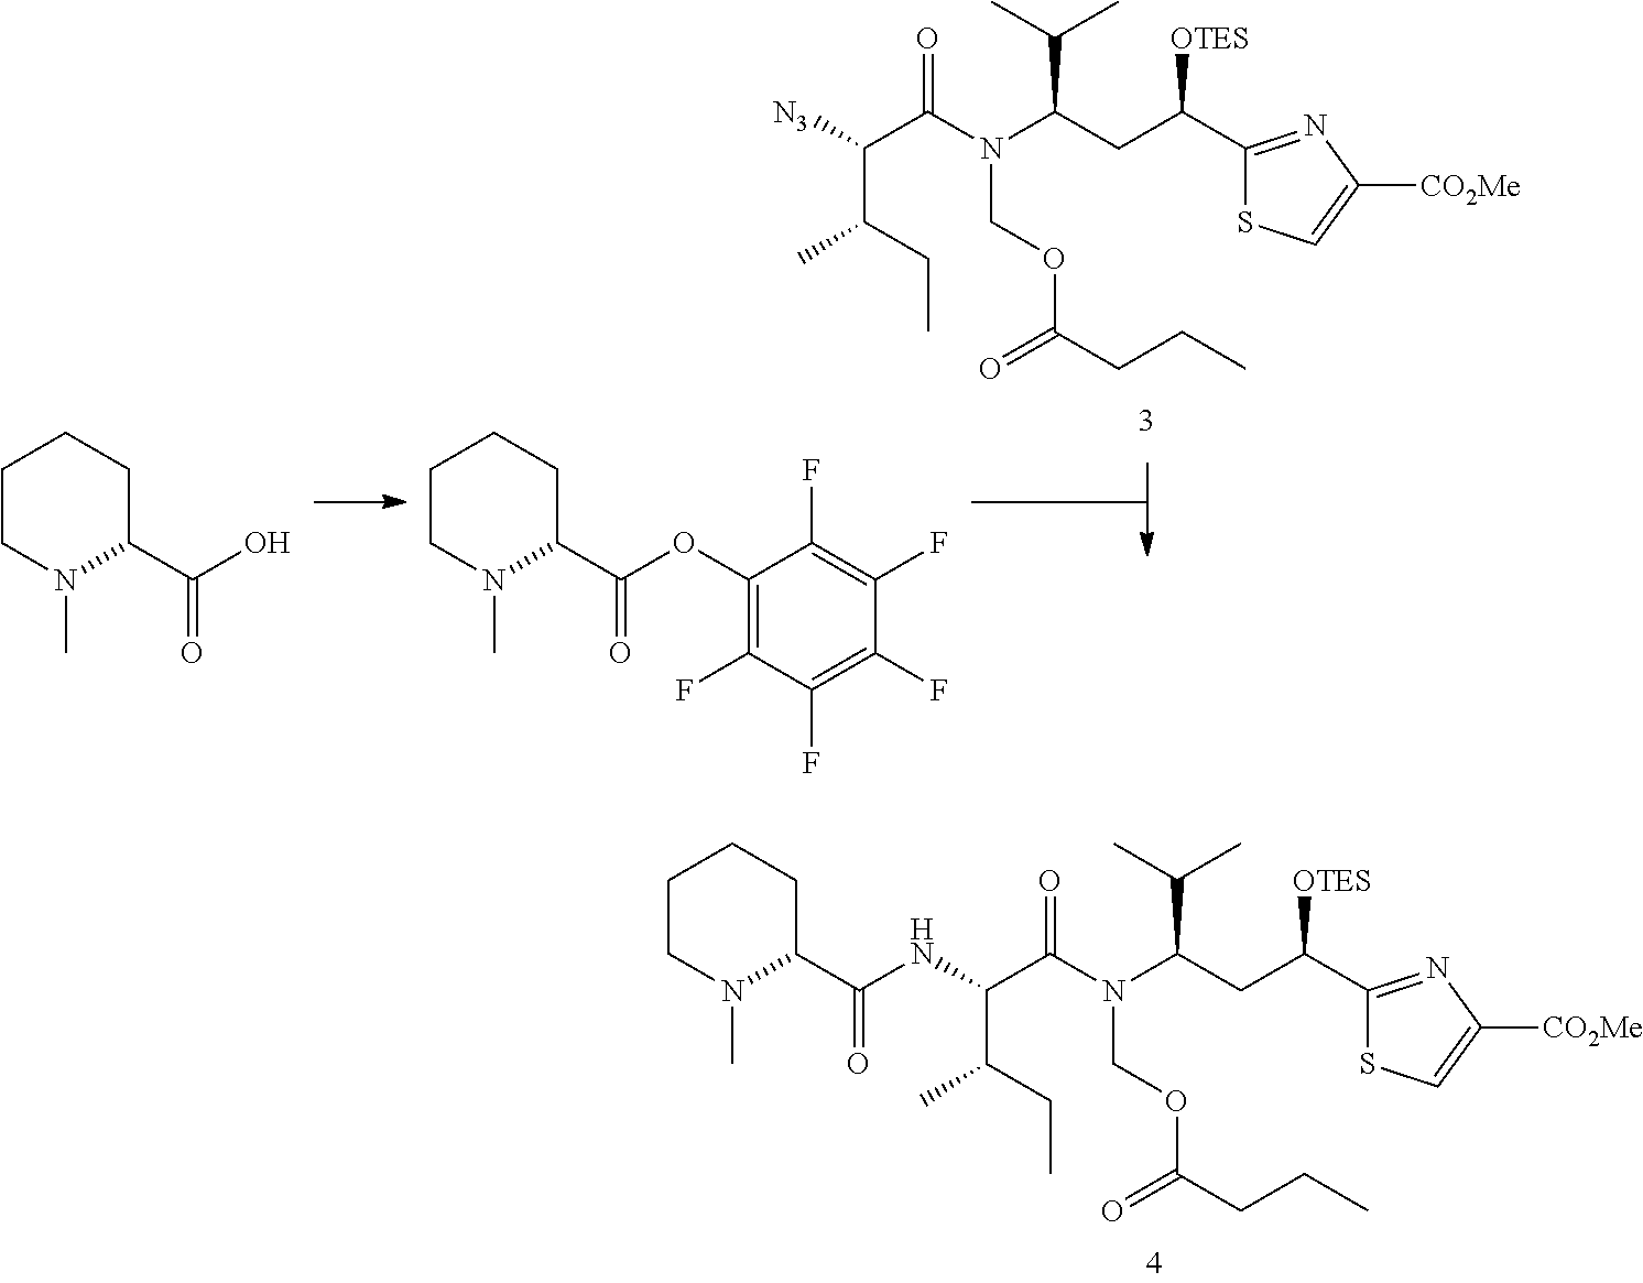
C1CN(C)C(C(=O)O)CC1.C1CN(C)C(C(=O)OC2=C(F)C(F)=C(F)C(F)=C2F)CC1.[N3]C(C(N(C(CC(C1=NC([CO2Me])=CS1)[OTES])C(C)C)COC(=O)CCC)=O)C(CC)C.C1CN(C)C(C(NC(C(N(C(CC(C2=NC([CO2Me])=CS2)[OTES])C(C)C)COC(=O)CCC)=O)C(CC)C)=O)CC1
